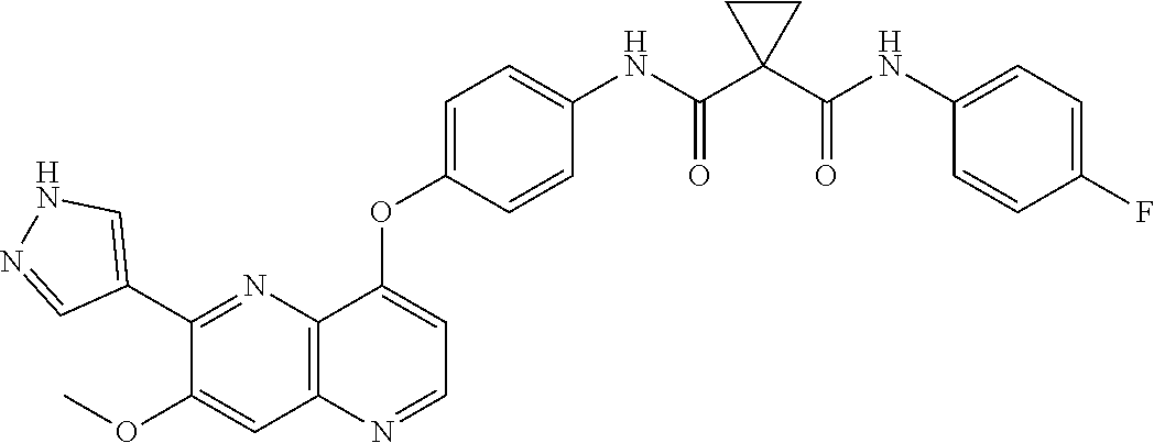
C12=C(N=CC=C1OC1=CC=C(NC(C3(C(NC4=CC=C(F)C=C4)=O)CC3)=O)C=C1)C=C(OC)C(C1=CNN=C1)=N2
